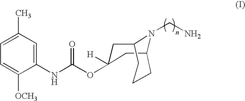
C1C2CCCC(CC1(OC(NC1=CC(C)=CC=C1[OCH3])=O)[H])N2CN
